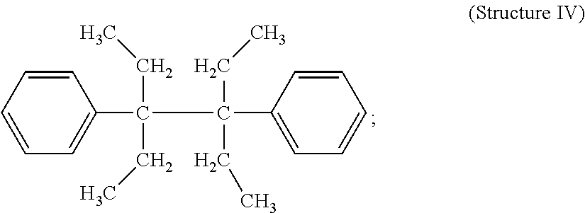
C1=CC=CC=C1C(C(C1=CC=CC=C1)(CC)CC)(CC)CC
